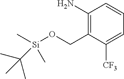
C1(N)=C(CO[Si](C(C)(C)C)(C)C)C([CF3])=CC=C1
